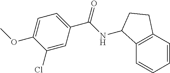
C1=CC2=C(C=C1)C(NC(C1=CC=C(OC)C(Cl)=C1)=O)CC2
